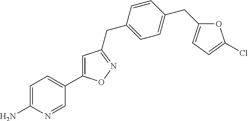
C1=C(N)N=CC(C2=CC(CC3=CC=C(CC4=CC=C(Cl)O4)C=C3)=NO2)=C1
